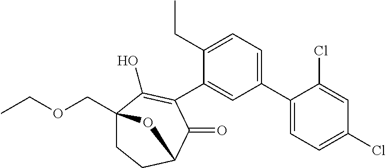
C1(C2=CC=C(CC)C(C3=C(O)C4(COCC)CCC(C3=O)O4)=C2)=CC=C(Cl)C=C1Cl
